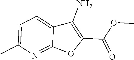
C1(C(=O)OC)=C(N)C2=CC=C(C)N=C2O1
